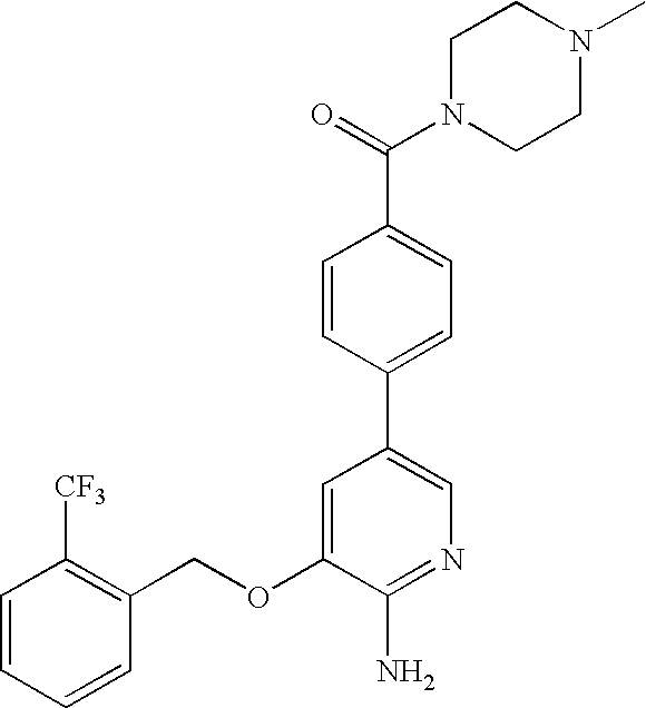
C1=CC=CC(COC2=CC(C3=CC=C(C(=O)N4CCN(C)CC4)C=C3)=CN=C2N)=C1[CF3]
